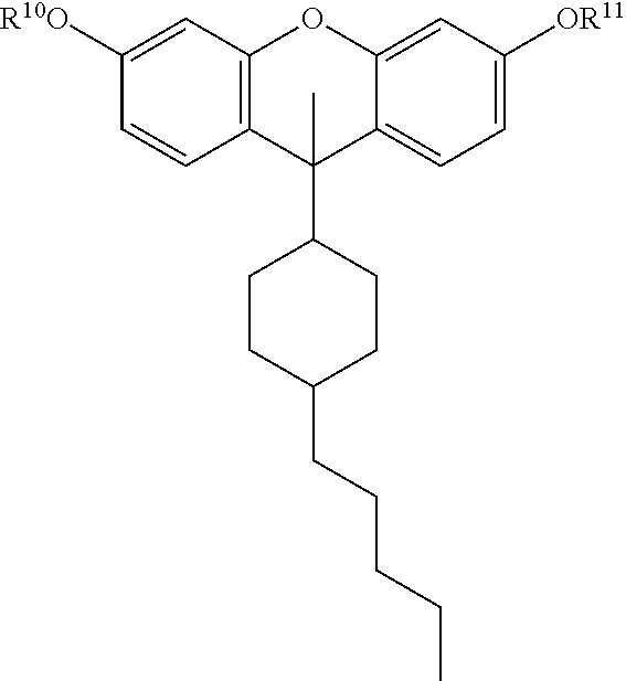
C12=CC=C([OR11])C=C1OC1=C(C2(C2CCC(CCCCC)CC2)C)C=CC([R10O])=C1
